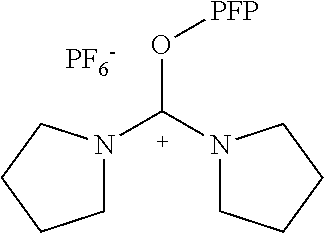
O(C(N1CCCC1)N1CCCC1)[PFP].[PF6-]
